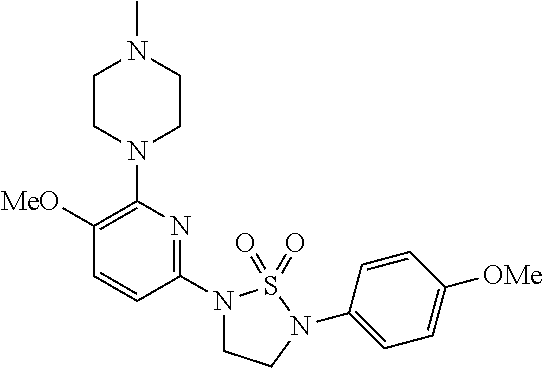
C1([MeO])=C(N2CCN(C)CC2)N=C(N2CCN(C3=CC=C([OMe])C=C3)S2(=O)=O)C=C1
